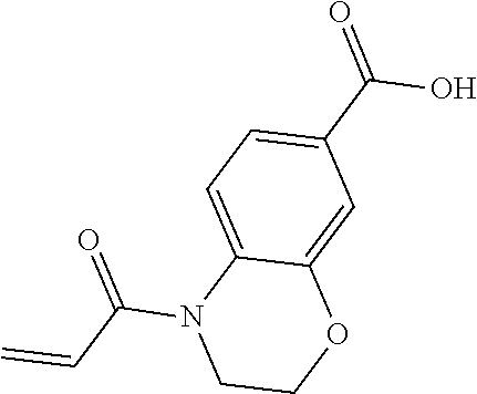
C(O)(=O)C1=CC=C2C(=C1)OCCN2C(=O)C=C
